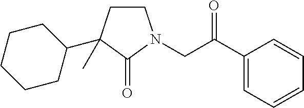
C1CN(CC(C2=CC=CC=C2)=O)C(=O)C1(C1CCCCC1)C
